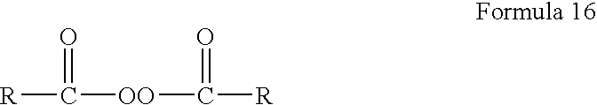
[R]C(=O)[OO]C([R])=O
